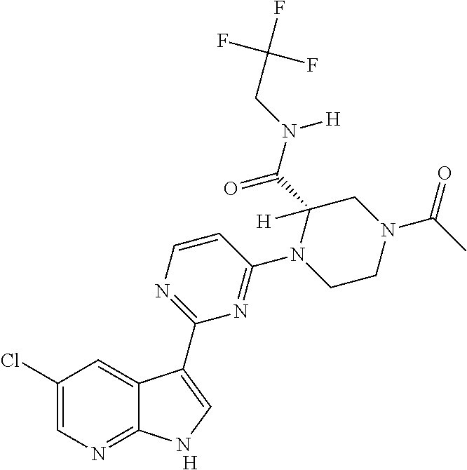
[H].C1=CN=C(C2=CNC3=NC=C(Cl)C=C32)N=C1N1CCN(C(C)=O)CC1(C(N(CC(F)(F)F)[H])=O)[H]
